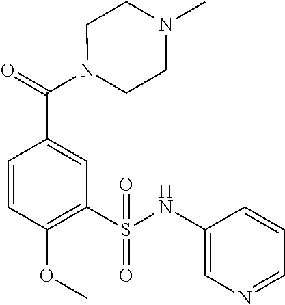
C1=CC(OC)=C(S(NC2=CN=CC=C2)(=O)=O)C=C1C(N1CCN(C)CC1)=O
